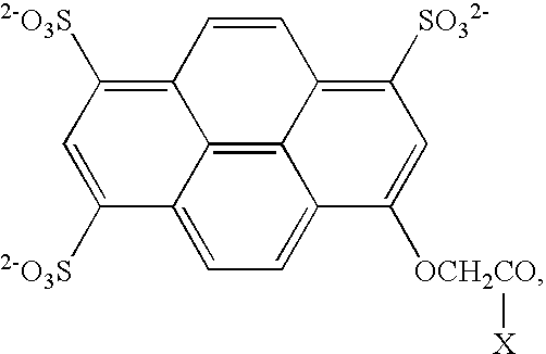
C12=C3C4=CC=C1C([OCH2CO][X])=CC([SO32-])=C2C=CC3=C([2-O3S])C=C4[2-O3S]
